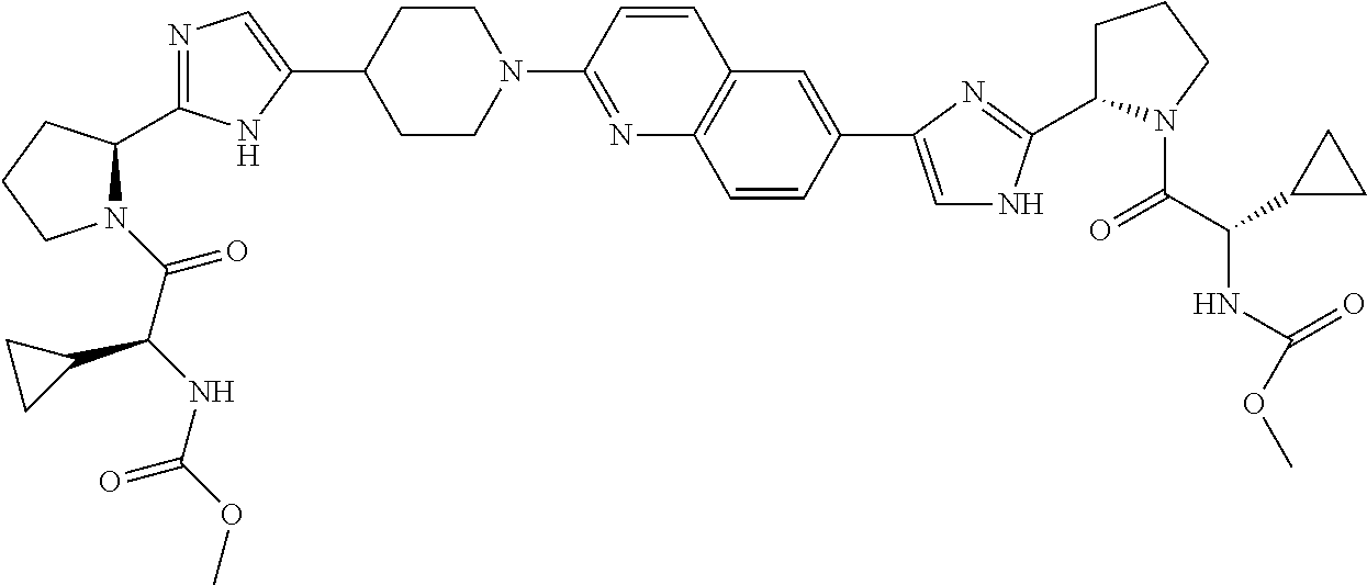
N1(C(=O)C(C2CC2)NC(=O)OC)C(C2=NC=C(C3CCN(C4=NC5=C(C=C4)C=C(C4=CNC(C6CCCN6C(=O)C(NC(=O)OC)C6CC6)=N4)C=C5)CC3)N2)CCC1
